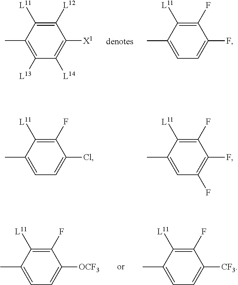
C1([L12])=C([L11])C(C)=C([L13])C([L14])=C1[X1].C1(F)=C([L11])C(C)=CC=C1F.C1(F)=C([L11])C(C)=CC=C1Cl.C1(F)=C([L11])C(C)=CC(F)=C1F.C1(F)=C([L11])C(C)=CC=C1[OCF3].C1(F)=C([L11])C(C)=CC=C1[CF3]
